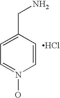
C1=C(CN)C=CN(O)=C1.Cl
